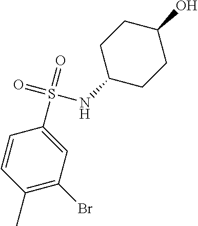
C1(C)=C(Br)C=C(S(=O)(=O)NC2CCC(O)CC2)C=C1
